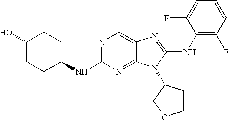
N1=C(NC2CCC(O)CC2)N=C2C(=C1)N=C(NC1=C(F)C=CC=C1F)N2C1CCOC1
